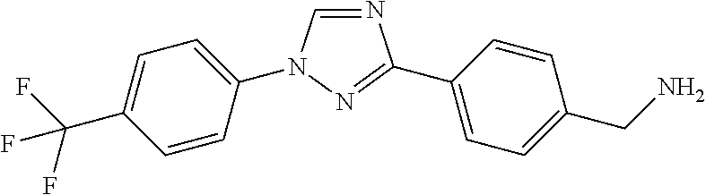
N1=CN(C2=CC=C(C(F)(F)F)C=C2)N=C1C1=CC=C(CN)C=C1
